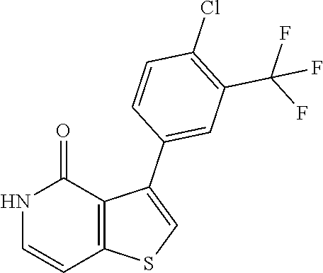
N1C=CC2=C(C1=O)C(C1=CC(C(F)(F)F)=C(Cl)C=C1)=CS2
